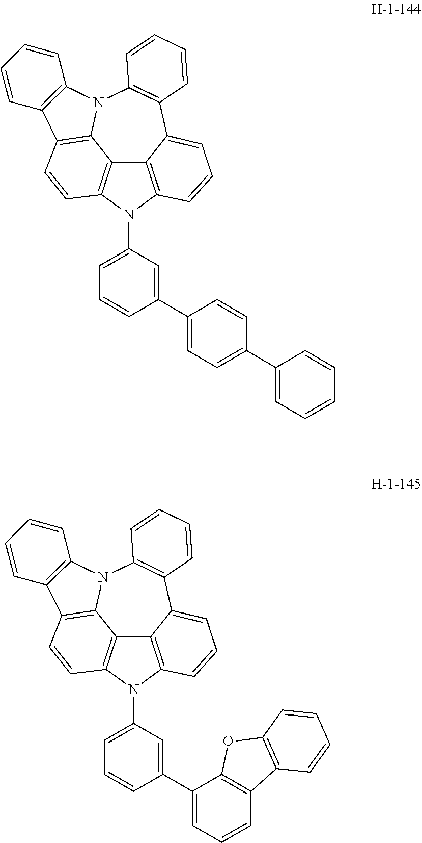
C12=C3N(C4=CC=CC(C5=CC=C(C6=CC=CC=C6)C=C5)=C4)C4=C1C(=CC=C4)C1=C(N4C2=C(C=C3)C2=C4C=CC=C2)C=CC=C1.C12=C3N(C4=CC=CC(C5=CC=CC6=C5OC5=C6C=CC=C5)=C4)C4=C1C(=CC=C4)C1=C(N4C2=C(C=C3)C2=C4C=CC=C2)C=CC=C1
